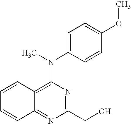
C12=NC(CO)=NC(N(C3=CC=C(OC)C=C3)C)=C1C=CC=C2
